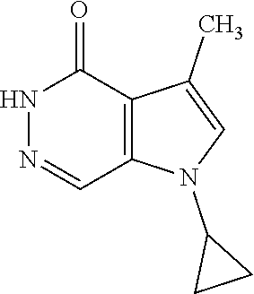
N1N=CC2=C(C1=O)C(C)=CN2C1CC1
